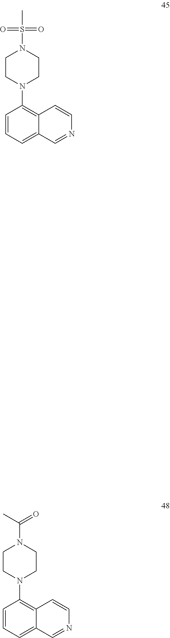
C12=C(N3CCN(S(C)(=O)=O)CC3)C=CC=C1C=NC=C2.C12=C(N3CCN(C(=O)C)CC3)C=CC=C1C=NC=C2
